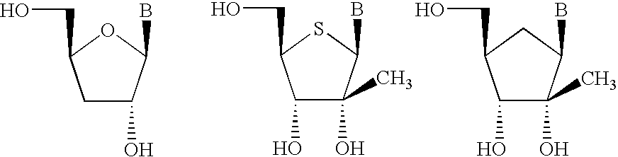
C1C(O)C(B)OC1CO.C1(O)C(C)(O)C(B)SC1CO.C1(O)C(C)(O)C(B)CC1CO
